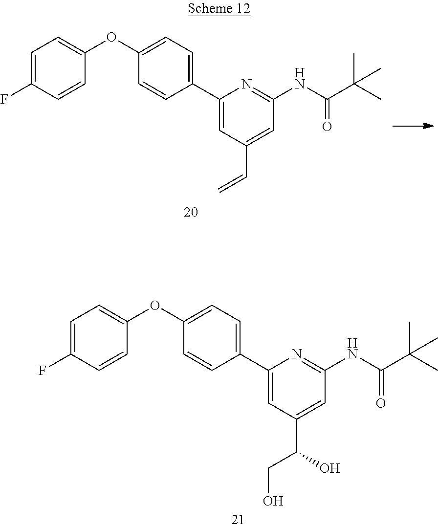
C1=C(F)C=CC(OC2=CC=C(C3=CC(C=C)=CC(NC(C(C)(C)C)=O)=N3)C=C2)=C1.C1=C(F)C=CC(OC2=CC=C(C3=CC(C(CO)O)=CC(NC(C(C)(C)C)=O)=N3)C=C2)=C1
